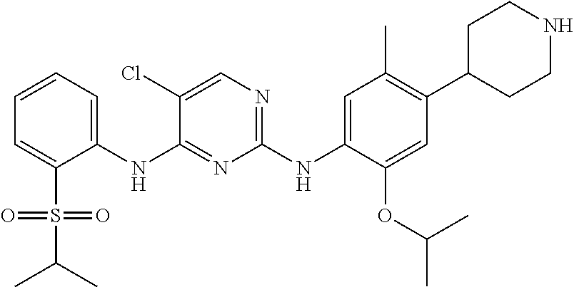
C1=CC=C(NC2=NC(NC3=CC(C)=C(C4CCNCC4)C=C3OC(C)C)=NC=C2Cl)C(S(C(C)C)(=O)=O)=C1
